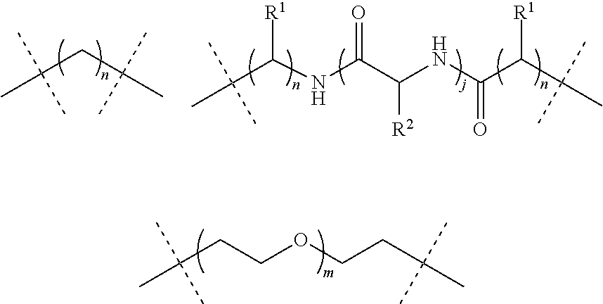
C(C(C)(C)C)COCCC(C)(C)C.C(C(C)(C)C)C(C)(C)C.C(C(C)(C)C)(NC(C([R2])NC(C(C(C)(C)C)[R1])=O)=O)[R1]
